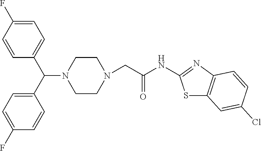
C1CN(CC(NC2=NC3=C(S2)C=C(Cl)C=C3)=O)CCN1C(C1=CC=C(F)C=C1)C1=CC=C(F)C=C1
